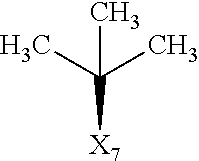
C(C)(C)([X7])C
